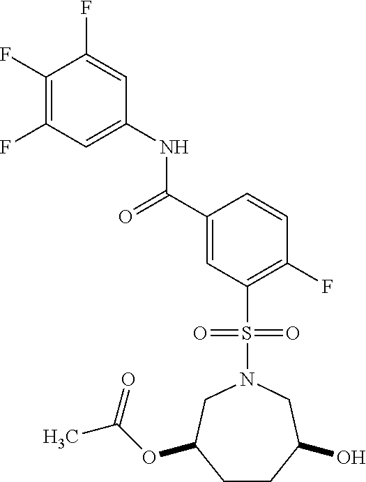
C1(F)=C(F)C=C(NC(C2=CC(S(=O)(=O)N3CC(OC(=O)C)CCC(O)C3)=C(F)C=C2)=O)C=C1F
